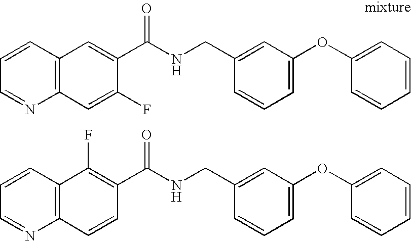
C1=CC=NC2=C1C=C(C(NCC1=CC(OC3=CC=CC=C3)=CC=C1)=O)C(F)=C2.C1=CC=NC2=C1C(F)=C(C(NCC1=CC(OC3=CC=CC=C3)=CC=C1)=O)C=C2
